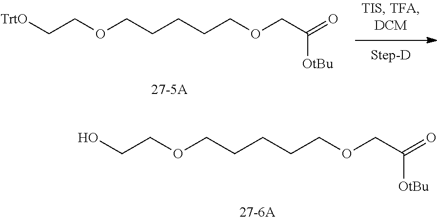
OCCOCCCCCOCC([OtBu])=O.[TrtO]CCOCCCCCOCC([OtBu])=O
